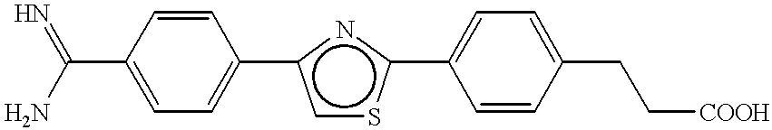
NC(=N)C1=CC=C(c2csc(C3=CC=C(CC[COOH])C=C3)n2)C=C1
